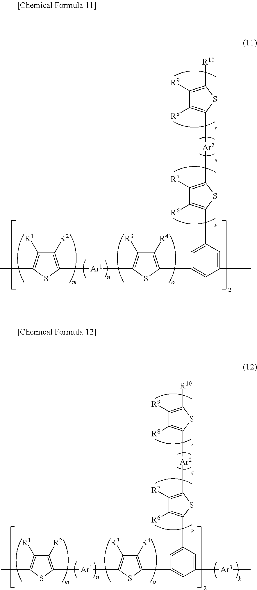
CC1=C([R1])C([R2])=C([Ar1]C2=C([R3])C([R4])=C(C3=CC(C)=CC(C4=C([R6])C([R7])=C([Ar2]C5=C([R8])C([R9])=C([R10])S5)S4)=C3)S2)S1.CC1=C([R1])C([R2])=C([Ar1]C2=C([R3])C([R4])=C(C3=CC([Ar3]C)=CC(C4=C([R6])C([R7])=C([Ar2]C5=C([R8])C([R9])=C([R10])S5)S4)=C3)S2)S1
